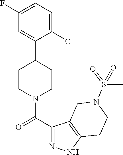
C1(F)=CC=C(Cl)C(C2CCN(C(C3=NNC4=C3CN(S(=O)(C)=O)CC4)=O)CC2)=C1
